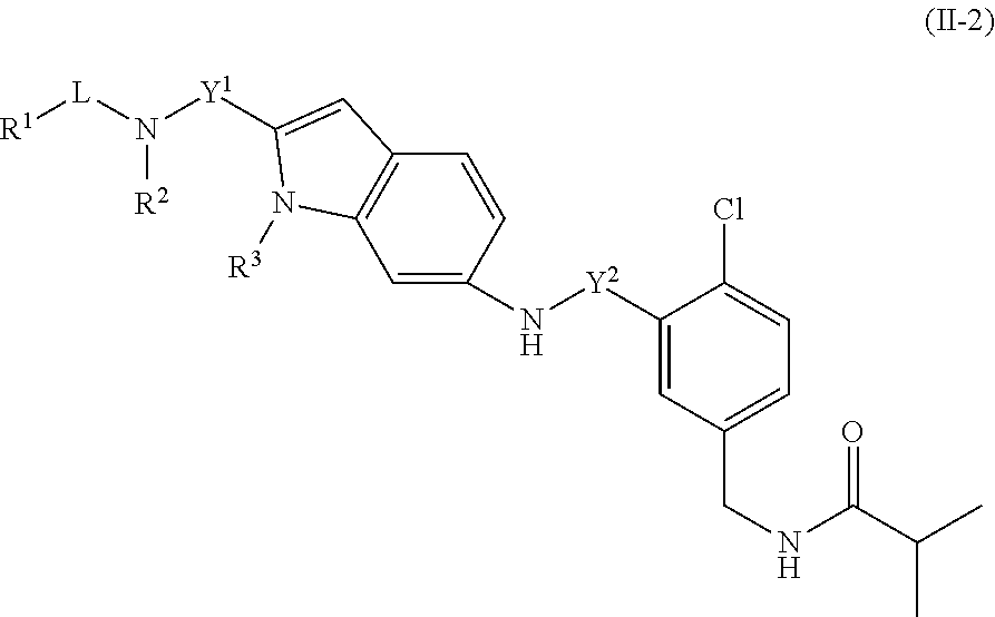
C1=C(N[Y2]C2=CC(CNC(C(C)C)=O)=CC=C2Cl)C=CC2=C1N([R3])C([Y1]N([L][R1])[R2])=C2
